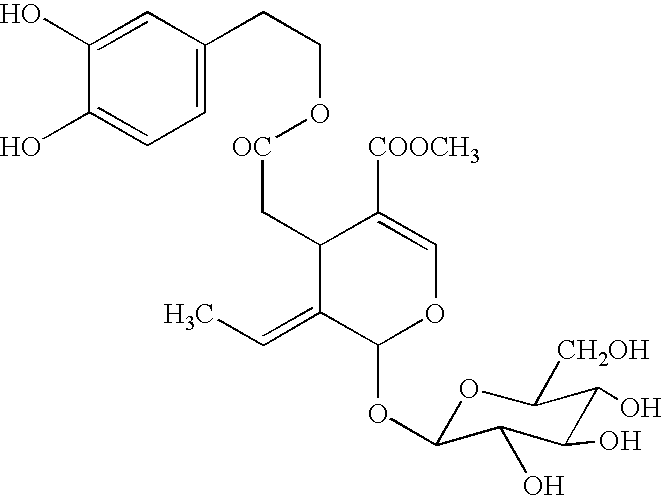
C1(O)=CC=C(CCO[OC]CC2C(=CC)C(OC3OC([CH2OH])C(O)C(O)C3O)OC=C2[COOCH3])C=C1O
